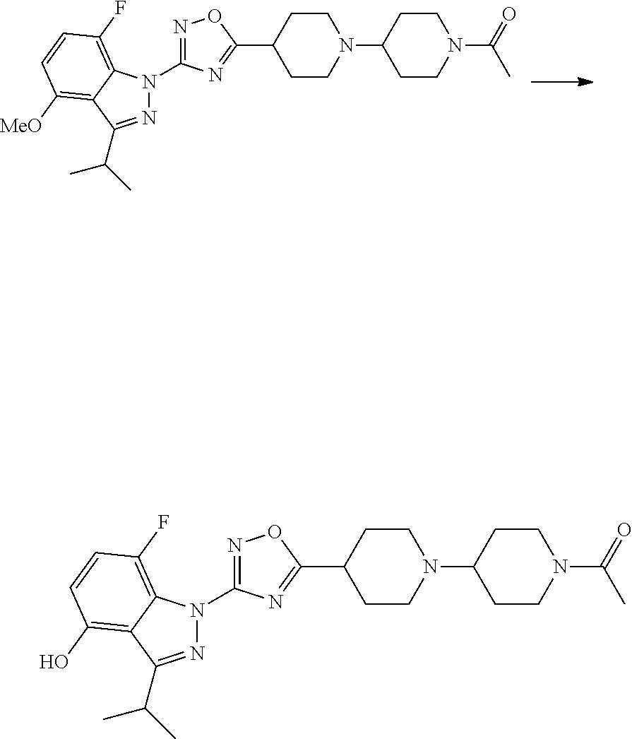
N1=C(C(C)C)C2=C(O)C=CC(F)=C2N1C1=NOC(C2CCN(C3CCN(C(C)=O)CC3)CC2)=N1.N1=C(C(C)C)C2=C([MeO])C=CC(F)=C2N1C1=NOC(C2CCN(C3CCN(C(C)=O)CC3)CC2)=N1
